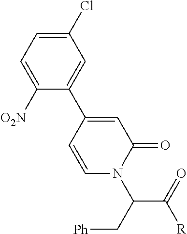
C1=C([O2N])C(C2=CC(=O)N(C(C(=O)[R])C[Ph])C=C2)=CC(Cl)=C1
